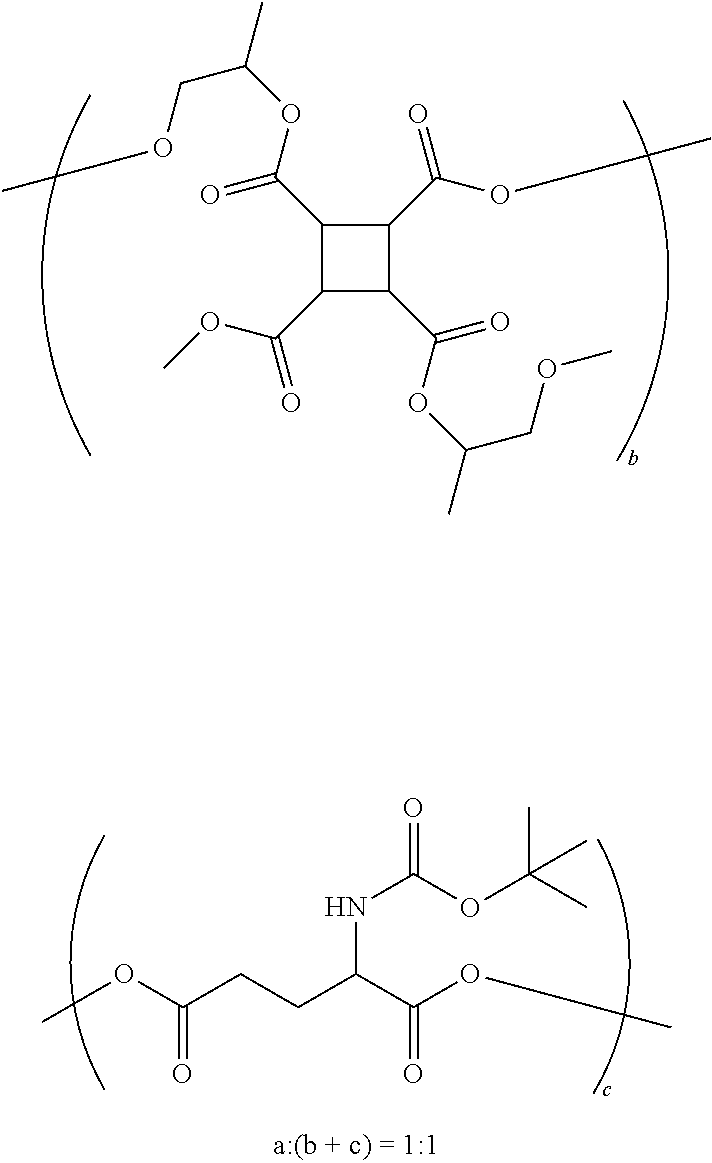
C(C(OC)=O)CC(C(OC)=O)NC(=O)OC(C)(C)C.C1(C(OC(C)COC)=O)C(C(OC)=O)C(C(OC(C)COC)=O)C1C(OC)=O
